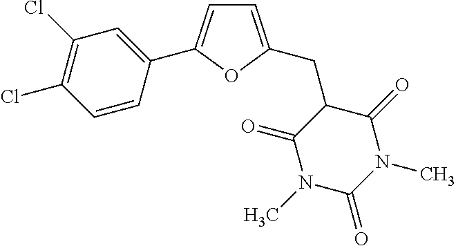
C1=C(CC2C(=O)N(C)C(=O)N(C)C2=O)OC(C2=CC(Cl)=C(Cl)C=C2)=C1
